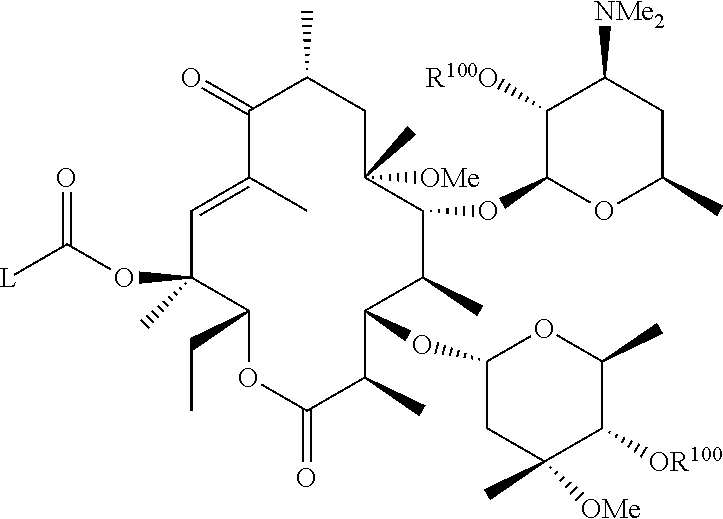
C1=C(C)C(=O)C(C)CC([OMe])(C)C(OC2OC(C)CC([NMe2])C2[R100O])C(C)C(OC2CC(C)([OMe])C([OR100])C(C)O2)C(C)C(=O)OC(CC)C1(OC([L])=O)C
